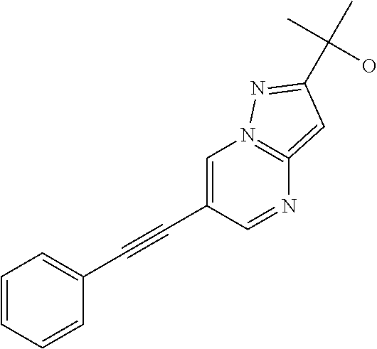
C1=C(C#CC2=CC=CC=C2)C=NC2=N1N=C(C(C)(O)C)C=2
